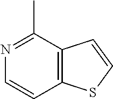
C12=C(C=CN=C1C)SC=C2
